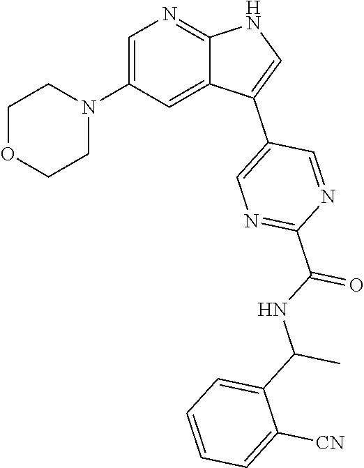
C1=C(N2CCOCC2)C=C2C(=N1)NC=C2C1=CN=C(C(NC(C2=CC=CC=C2[CN])C)=O)N=C1
